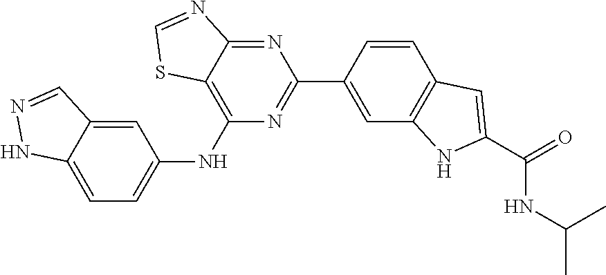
C12=CC=C(NC3=C4C(=NC(C5=CC6=C(C=C5)C=C(C(=O)NC(C)C)N6)=N3)N=CS4)C=C1C=NN2
